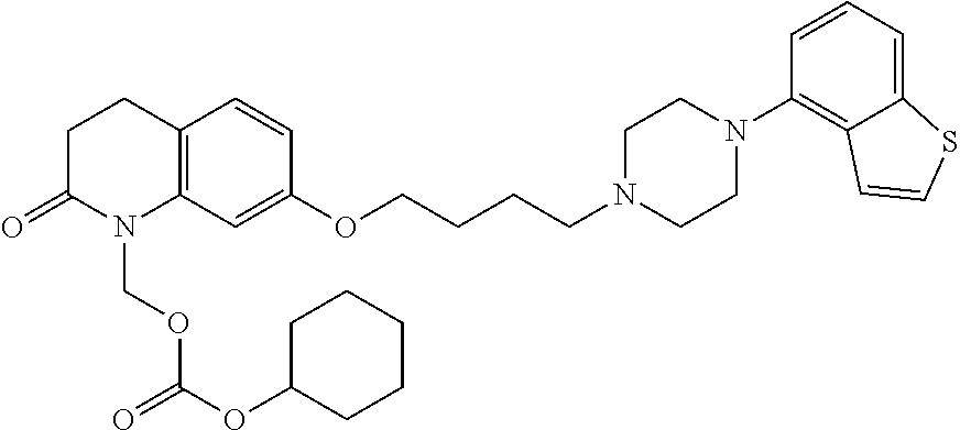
C1C(=O)N(COC(=O)OC2CCCCC2)C2=C(C1)C=CC(OCCCCN1CCN(C3=C4C(=CC=C3)SC=C4)CC1)=C2
